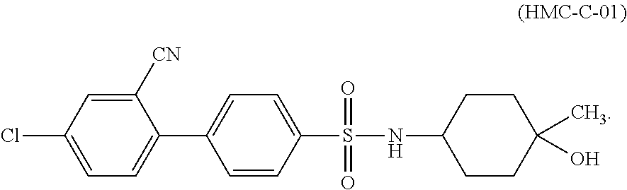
C1([CN])=CC(Cl)=CC=C1C1=CC=C(S(=O)(=O)NC2CCC(C)(O)CC2)C=C1
